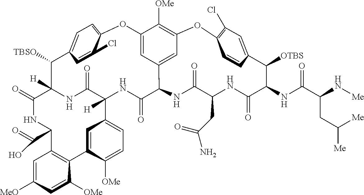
C1=C([MeO])C=C([OMe])C2=C1C(C(=O)O)NC(=O)C1([H])NC(=O)C([H])(C3=CC=C([OMe])C2=C3)NC(=O)C2C3=CC(=C([OMe])C(=C3)OC3=CC=C(C1[TBSO])C=C3Cl)OC1=C(Cl)C=C(C=C1)C([OTBS])C(NC(C(N[Me])CC([Me])[Me])=O)C(=O)NC(CC(N)=O)C(=O)N2
